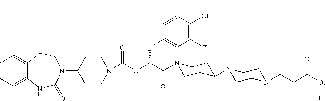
C1=CC=C2C(=C1)CCN(C1CCN(C(OC(C(=O)N3CCC(N4CCN(CCC(O[H])=O)CC4)CC3)CC3=CC(Cl)=C(O)C(C)=C3)=O)CC1)C(=O)N2
